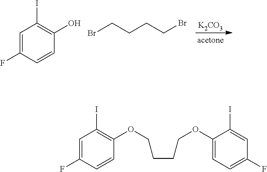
C1=C(F)C=CC(O)=C1I.C(CCBr)CBr.[K2CO3].C1=C(F)C=CC(OCCCCOC2=CC=C(F)C=C2I)=C1I
